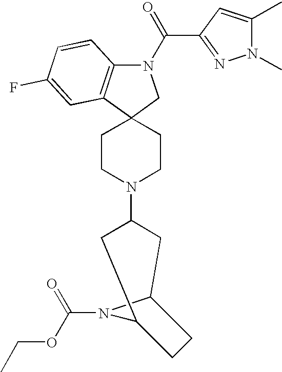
N1(C(C2=NN(C)C(C)=C2)=O)C2=C(C3(C1)CCN(C1CC4N(C(OCC)=O)C(C1)CC4)CC3)C=C(F)C=C2
